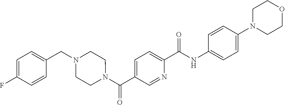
C1(N2CCOCC2)=CC=C(NC(C2=CC=C(C(N3CCN(CC4=CC=C(F)C=C4)CC3)=O)C=N2)=O)C=C1
